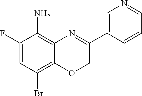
C1(F)=CC(Br)=C2C(=C1N)N=C(C1=CN=CC=C1)CO2
